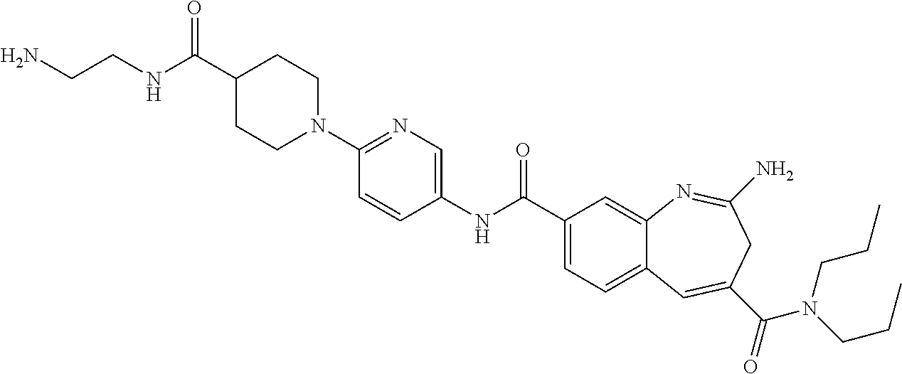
C1=CC(NC(C2=CC=C3C(=C2)N=C(N)CC(C(=O)N(CCC)CCC)=C3)=O)=CN=C1N1CCC(C(=O)NCCN)CC1
